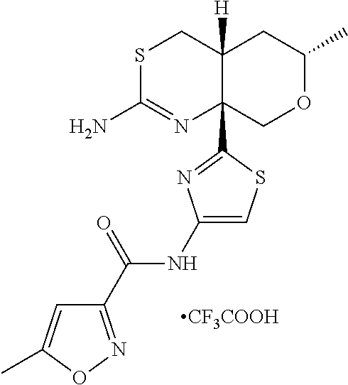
S1C(N)=NC2(C3=NC(NC(C4=NOC(C)=C4)=O)=CS3)C([H])(C1)CC(C)OC2.[CF3COOH]
